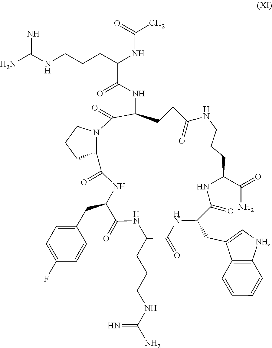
C1(CC2=CC=C(F)C=C2)NC(=O)C2N(C(=O)C(NC(=O)C(NC(=O)C)CCCNC(=N)N)CCC(=O)NCCCC(C(N)=O)NC(=O)C(CC3=C[NH]C4=C3C=CC=C4)NC(=O)C(CCCNC(N)=N)NC1=O)CCC2
